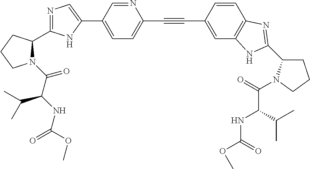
C1=C(C2=CN=C(C3N(C(C(NC(=O)OC)C(C)C)=O)CCC3)N2)C=NC(C#CC2=CC3=C(C=C2)N=C(C2CCCN2C(=O)C(NC(=O)OC)C(C)C)N3)=C1
